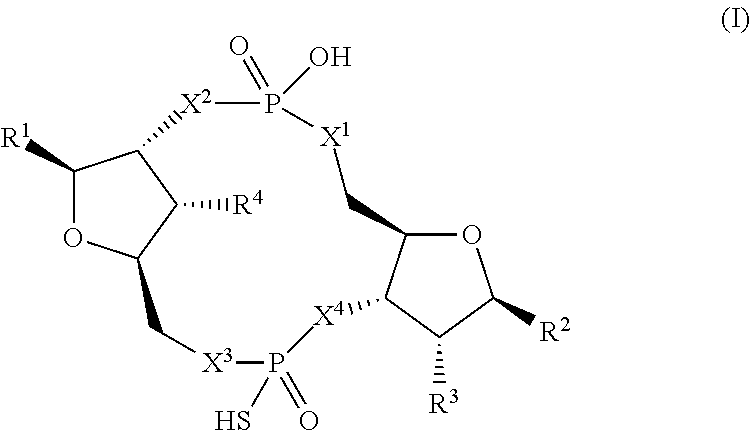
C12C([R1])OC(C1[R4])C[X3]P(=O)(S)[X4]C1C(C[X1]P(=O)(O)[X2]2)OC([R2])C1[R3]
